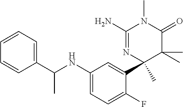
C1(NC(C)C2=CC=CC=C2)=CC=C(F)C(C2(C)N=C(N)N(C)C(=O)C2(C)C)=C1
